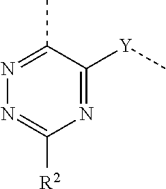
N1=C([Y]C)C(C)=NN=C1[R2]
